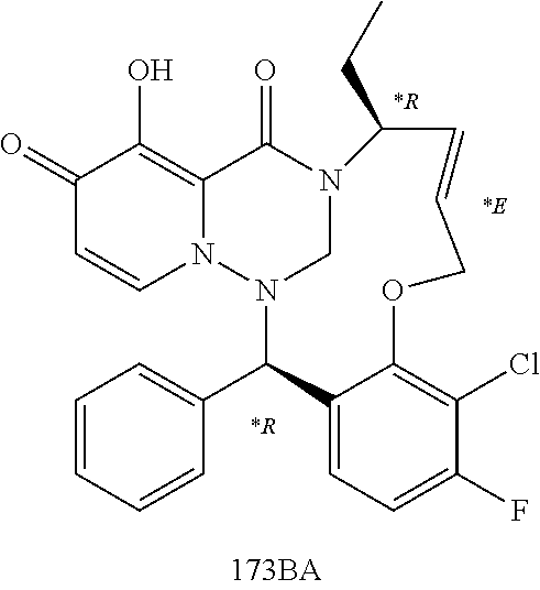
C1(=O)C=CN2C(=C1O)C(=O)N1CN2C(C2=CC=CC=C2)C2=CC=C(F)C(Cl)=C2OCC=CC1CC.[*R].[*E].[*R]
